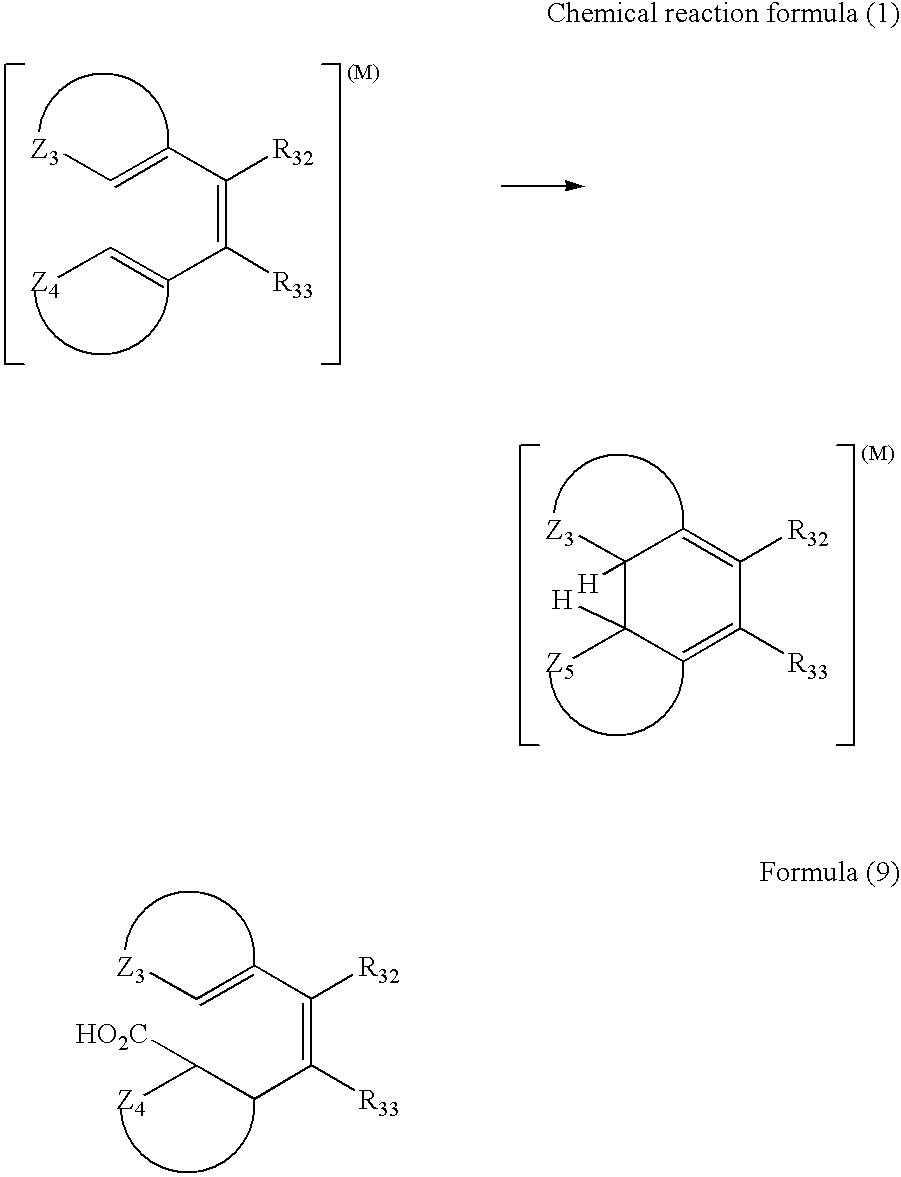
C1([R33])=CC([Z5])([H])C([Z3])([H])C=C1[R32].C(=C(C=C[Z3])[R32])([R33])C=C[Z4].C(=C(C=C[Z3])[R32])([R33])CC([Z4])[HO2C]
